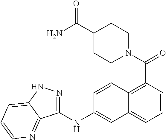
N1(C(=O)C2=C3C(=CC=C2)C=C(NC2=NNC4=CC=CN=C24)C=C3)CCC(C(=O)N)CC1
